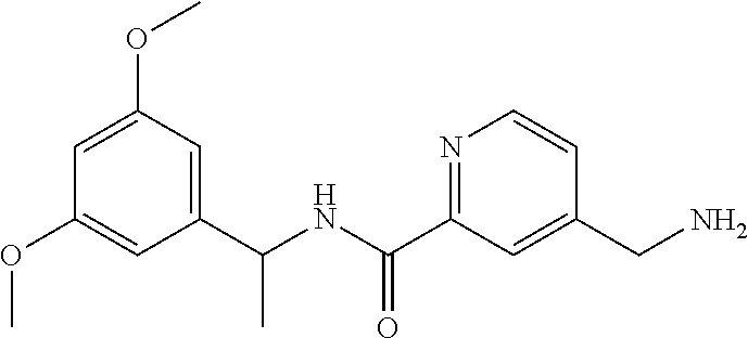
C1=C(OC)C=C(C(NC(C2=NC=CC(CN)=C2)=O)C)C=C1OC
